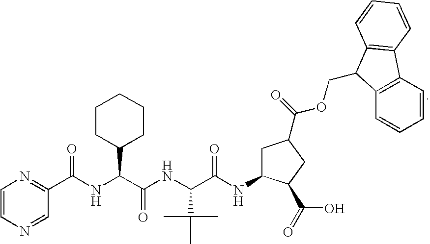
C1=CN=CC(C(NC(C(NC(C(NC2CC(C(=O)OCC3C4=C(C=CC=C4)C4=C3C=CC=C4)CC2C(=O)O)=O)C(C)(C)C)=O)C2CCCCC2)=O)=N1
